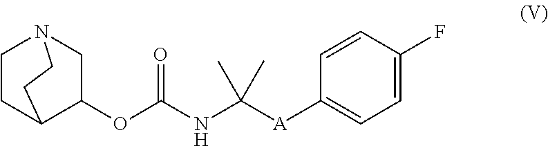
C1CC2C(OC(=O)NC([A]C3=CC=C(F)C=C3)(C)C)CN1CC2
